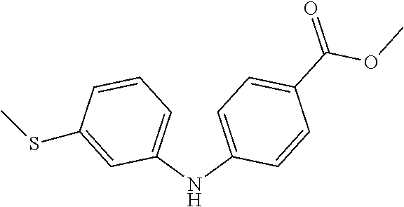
C1=C(NC2=CC=CC(SC)=C2)C=CC(C(OC)=O)=C1
